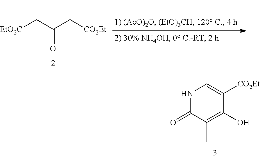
N1C(=O)C(C)=C(O)C([CO2Et])=C1.[EtO2C]CC(C([CO2Et])C)=O
